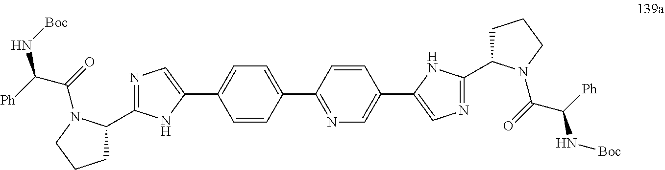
N1=C(C2CCCN2C(=O)C([Ph])N[Boc])NC(C2=CC=C(C3=NC=C(C4=CN=C(C5CCCN5C(=O)C(N[Boc])[Ph])N4)C=C3)C=C2)=C1
